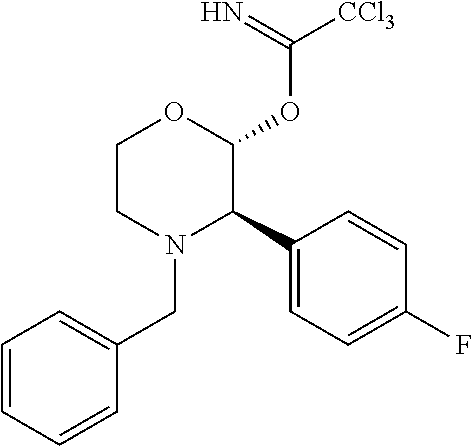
C1CN(CC2=CC=CC=C2)C(C2=CC=C(F)C=C2)C(OC([CCl3])=N)O1
